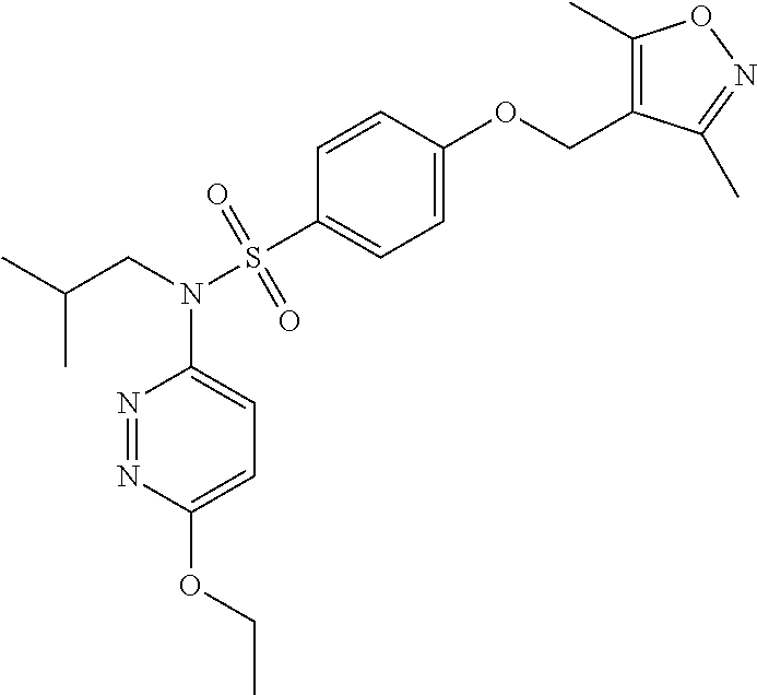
N1=NC(OCC)=CC=C1N(CC(C)C)S(C1=CC=C(OCC2=C(C)ON=C2C)C=C1)(=O)=O
